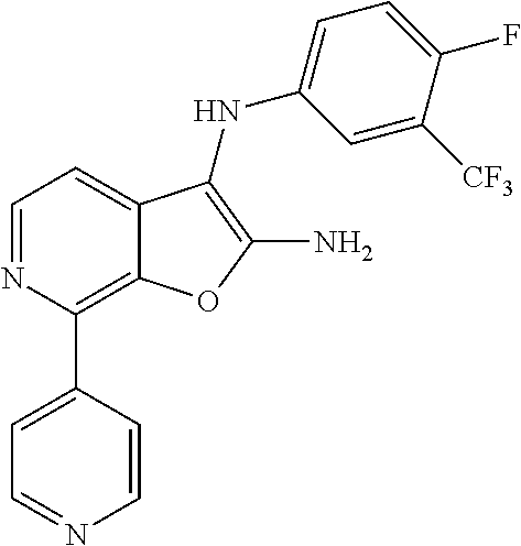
C12=C(C3=CC=NC=C3)N=CC=C1C(NC1=CC=C(F)C([CF3])=C1)=C(N)O2
